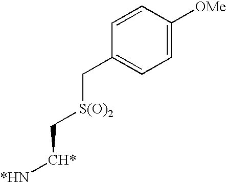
C1=CC([OMe])=CC=C1C[S(O)2]C[CH*][*HN]
